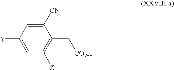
C1([Y])=CC([Z])=C(C[CO2H])C([CN])=C1
